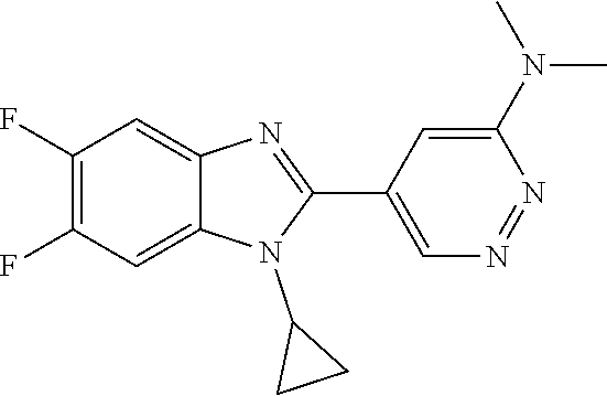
C1(F)=C(F)C=C2C(=C1)N=C(C1=CN=NC(N(C)C)=C1)N2C1CC1
